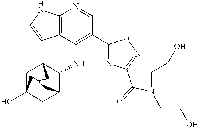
C12=C(C(NC3C4CC5(O)CC3CC(C5)C4)=C(C3=NC(C(=O)N(CCO)CCO)=NO3)C=N1)C=CN2
